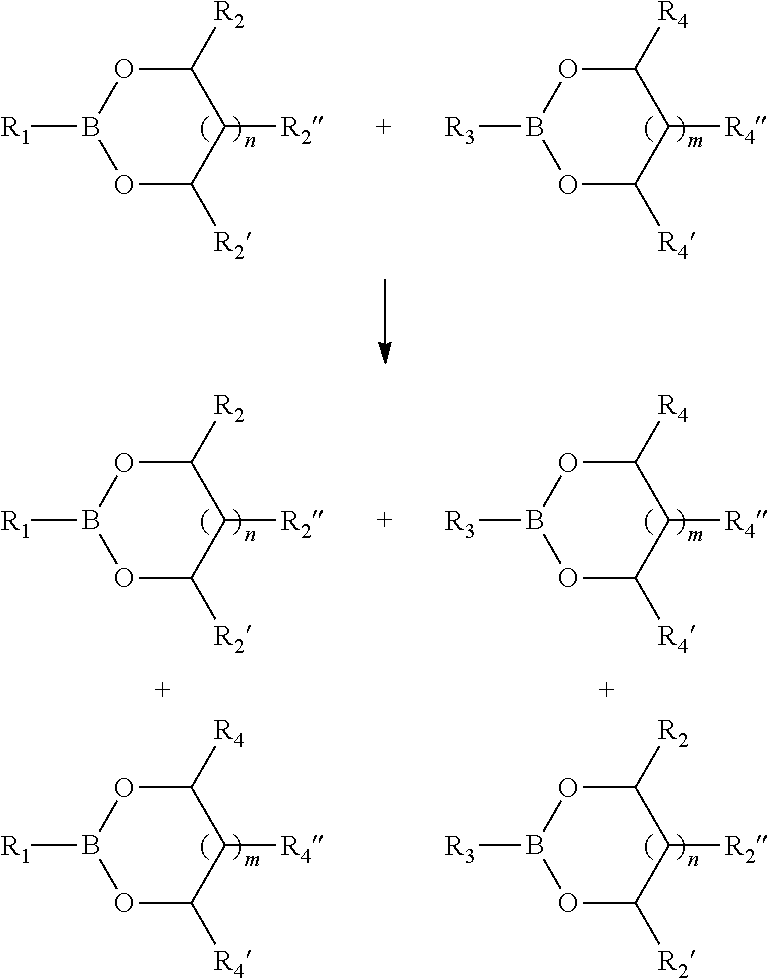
C1([R2])OB([R1])OC([R2])C1[R2].C1([R4])OB([R3])OC([R4])C1[R4].C1([R2])OB([R1])OC([R2])C1[R2].C1([R4])OB([R3])OC([R4])C1[R4].C1([R4])OB([R1])OC([R4])C1[R4].C1([R2])OB([R3])OC([R2])C1[R2]
